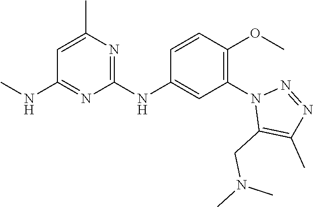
C1(NC2=CC(N3C(CN(C)C)=C(C)N=N3)=C(OC)C=C2)=NC(C)=CC(NC)=N1
